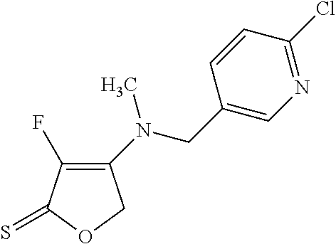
C1(N(CC2=CN=C(Cl)C=C2)C)=C(F)C(=S)OC1
